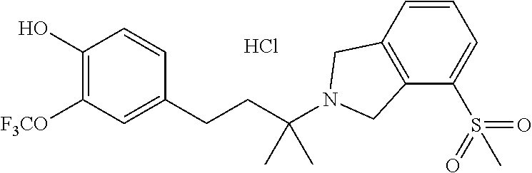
C1(O)=C([F3CO])C=C(CCC(N2CC3=C(C2)C=CC=C3S(C)(=O)=O)(C)C)C=C1.Cl
